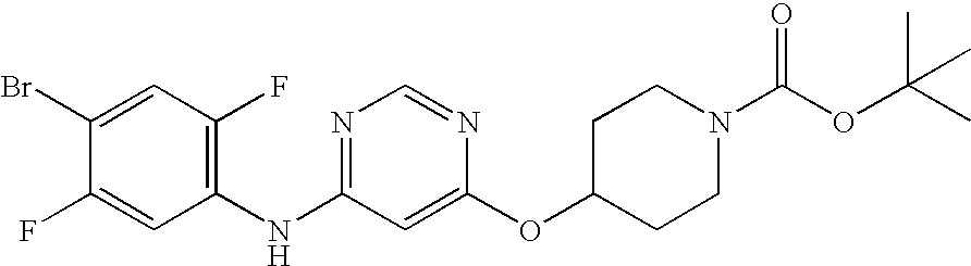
C1(Br)=CC(F)=C(NC2=NC=NC(OC3CCN(C(OC(C)(C)C)=O)CC3)=C2)C=C1F
